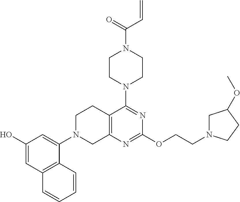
C12=C(N=C(OCCN3CC(OC)CC3)N=C1N1CCN(C(C=C)=O)CC1)CN(C1=CC(O)=CC3=C1C=CC=C3)CC2
